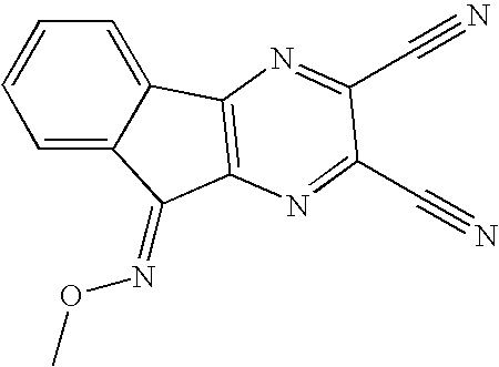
C1=C2C(=CC=C1)C1=C(C2=NOC)N=C(C#N)C(C#N)=N1
